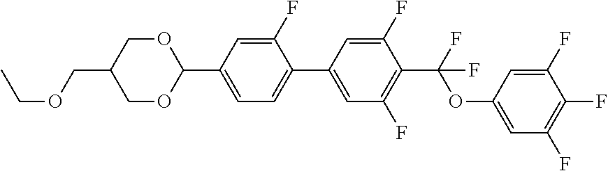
C1=C(F)C(C2=CC(F)=C(C(F)(F)OC3=CC(F)=C(F)C(F)=C3)C(F)=C2)=CC=C1C1OCC(COCC)CO1
